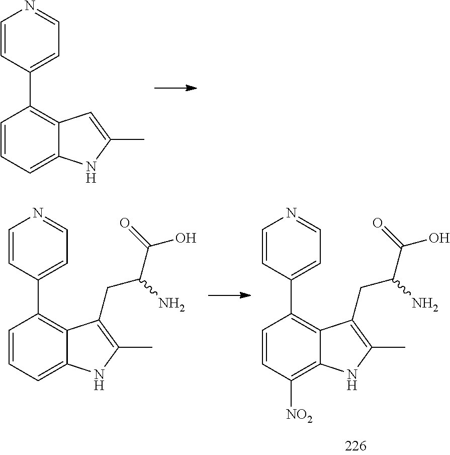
C1=CC(C2=C3C(=CC=C2)NC(C)=C3)=CC=N1.C1=CC(C2=C3C(=CC=C2)NC(C)=C3CC(C(O)=O)N)=CC=N1.C1=CC(C2=C3C(=C([NO2])C=C2)NC(C)=C3CC(C(O)=O)N)=CC=N1
